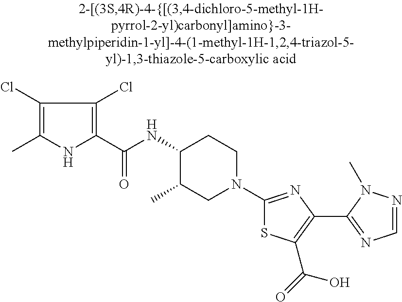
C1(NC(C2=C(Cl)C(Cl)=C(C)N2)=O)C(C)CN(C2=NC(C3=NC=NN3C)=C(C(=O)O)S2)CC1
